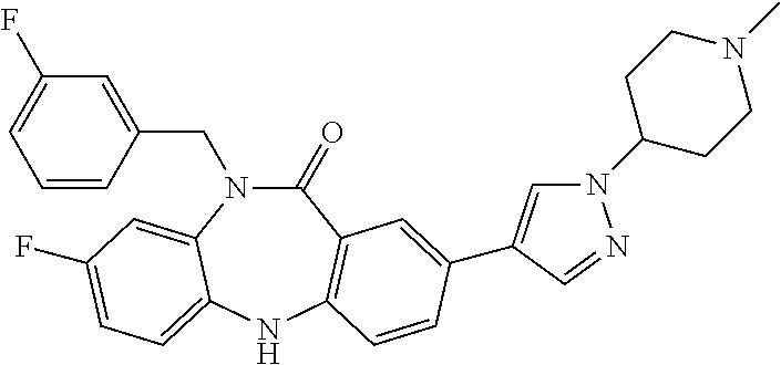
C1=CC(CN2C(=O)C3=C(NC4=CC=C(F)C=C24)C=CC(C2=CN(C4CCN(C)CC4)N=C2)=C3)=CC(F)=C1
